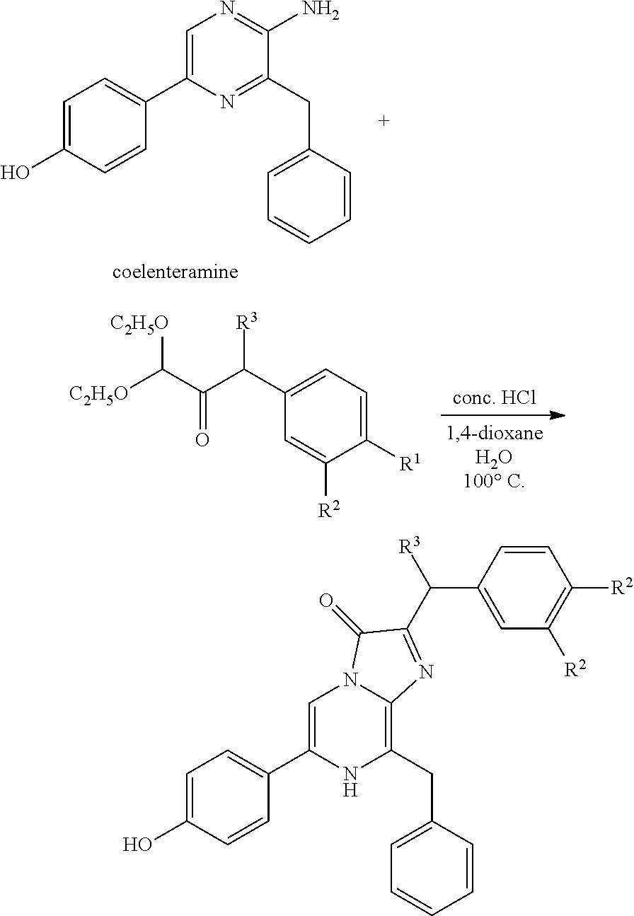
C1=C(O)C=CC(C2=CN3C(=C(CC4=CC=CC=C4)N2)N=C(C([R3])C2=CC([R2])=C([R2])C=C2)C3=O)=C1.C1=C(O)C=CC(C2=CN=C(N)C(CC3=CC=CC=C3)=N2)=C1.C1([R1])=CC=C(C(C(C([C2H5O])[C2H5O])=O)[R3])C=C1[R2]
